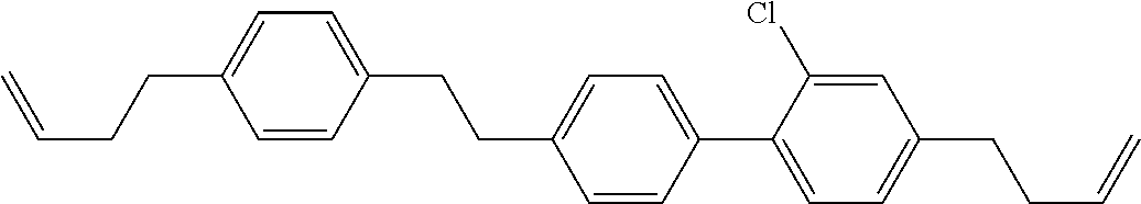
C1(CCC2=CC=C(C3=CC=C(CCC=C)C=C3Cl)C=C2)=CC=C(CCC=C)C=C1
